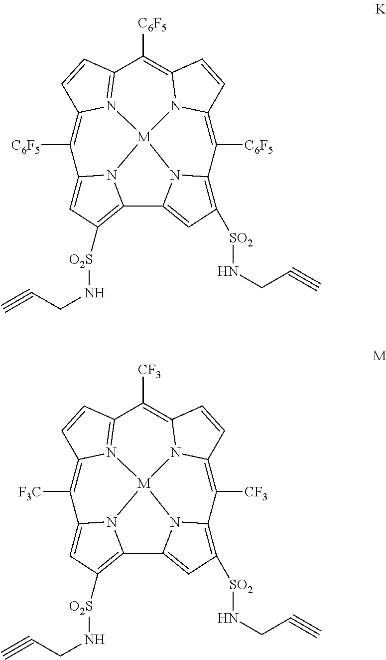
C12=N3C(=C([C6F5])C4=CC([O2S]NCC#C)=C5N4[M]34N3C(=C1[C6F5])C=CC3=C([C6F5])C1=C([SO2]NCC#C)C=C5N14)C=C2.C12=N3C(=C([F3C])C4=CC([O2S]NCC#C)=C5N4[M]34N3C(=C1[CF3])C=CC3=C([CF3])C1=C([SO2]NCC#C)C=C5N14)C=C2
